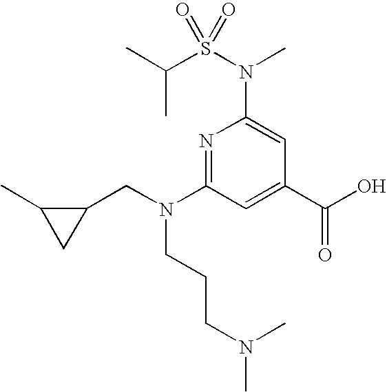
N1=C(N(CC2C(C)C2)CCCN(C)C)C=C(C(O)=O)C=C1N(C)S(C(C)C)(=O)=O
